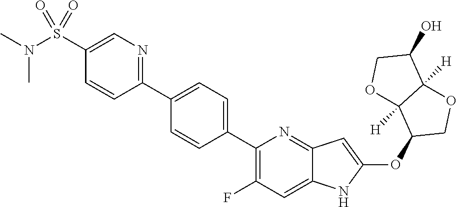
C1(C2=CC=C(C3=C(F)C=C4C(=N3)C=C(OC3COC5([H])C3([H])OCC5O)N4)C=C2)=NC=C(S(N(C)C)(=O)=O)C=C1
